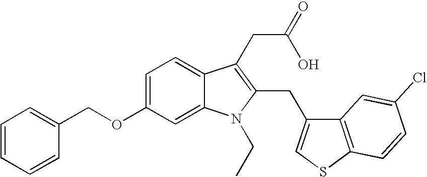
C1(OCC2=CC=CC=C2)=CC=C2C(=C1)N(CC)C(CC1=CSC3=C1C=C(Cl)C=C3)=C2CC(=O)O
